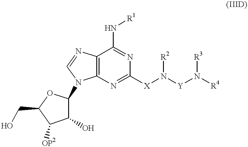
C12=C(N=C([X]N([Y]N([R4])[R3])[R2])N=C1N[R1])N(C1C(O)C([OP2])C(CO)O1)C=N2
